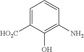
C1=C([HO2C])C(O)=C(N)C=C1
